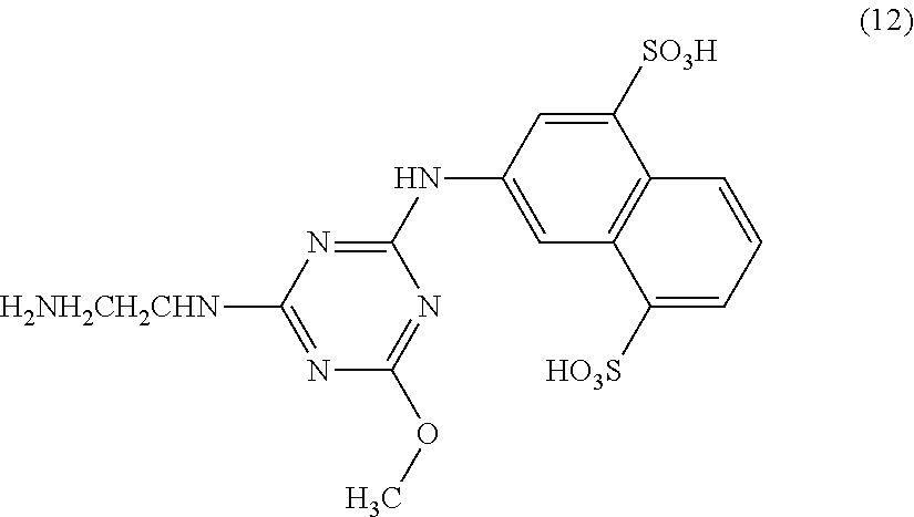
C1=C(NC2=NC([H2NH2CH2CHN])=NC(OC)=N2)C=C([SO3H])C2=C1C([HO3S])=CC=C2
